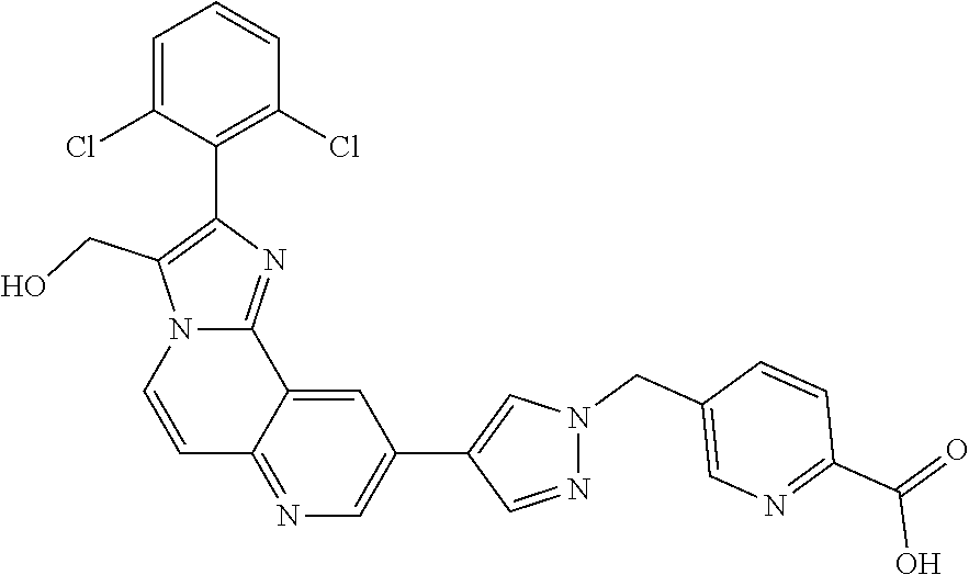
N1(CC2=CN=C(C(O)=O)C=C2)N=CC(C2=CN=C3C(=C2)C2=NC(C4=C(Cl)C=CC=C4Cl)=C(CO)N2C=C3)=C1
